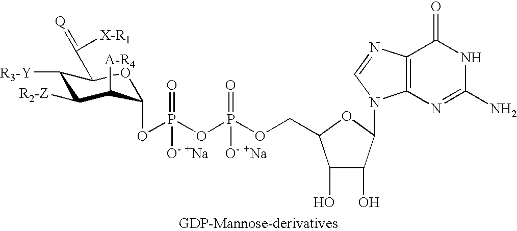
C1([R3-Y])C([R2-Z])C([A-R4])C(OP(OP(=O)(OCC2C(O)C(O)C(N3C4=C(N=C3)C(=O)NC(N)=N4)O2)[O- +Na])(=O)[O- +Na])OC1C(=[Q])[X-R1]
